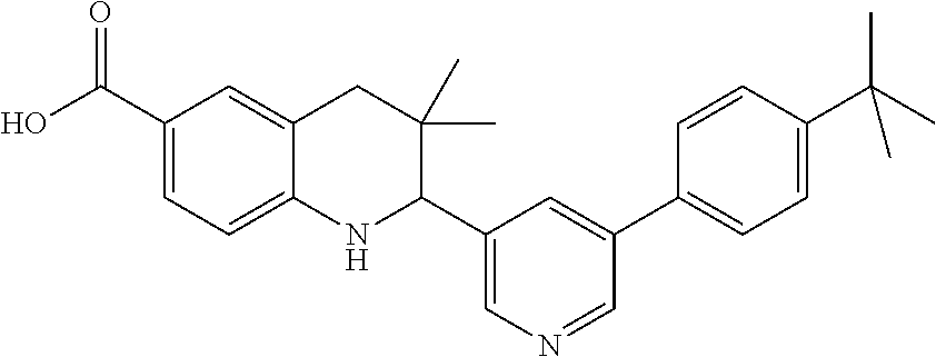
C1(C(O)=O)=CC=C2C(=C1)CC(C)(C)C(C1=CN=CC(C3=CC=C(C(C)(C)C)C=C3)=C1)N2
